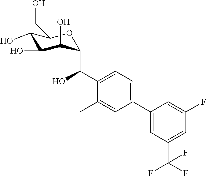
C1(O)C(O)C(O)C(C(C2=CC=C(C3=CC(C(F)(F)F)=CC(F)=C3)C=C2C)O)OC1CO
